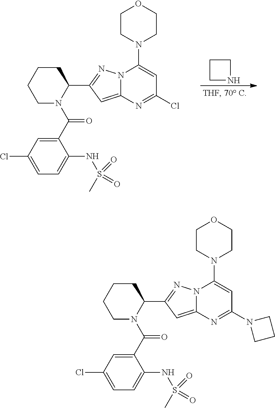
C12=CC(C3CCCCN3C(C3=CC(Cl)=CC=C3NS(C)(=O)=O)=O)=NN1C(N1CCOCC1)=CC(Cl)=N2.C1NCC1.C12=CC(C3CCCCN3C(C3=CC(Cl)=CC=C3NS(C)(=O)=O)=O)=NN1C(N1CCOCC1)=CC(N1CCC1)=N2
